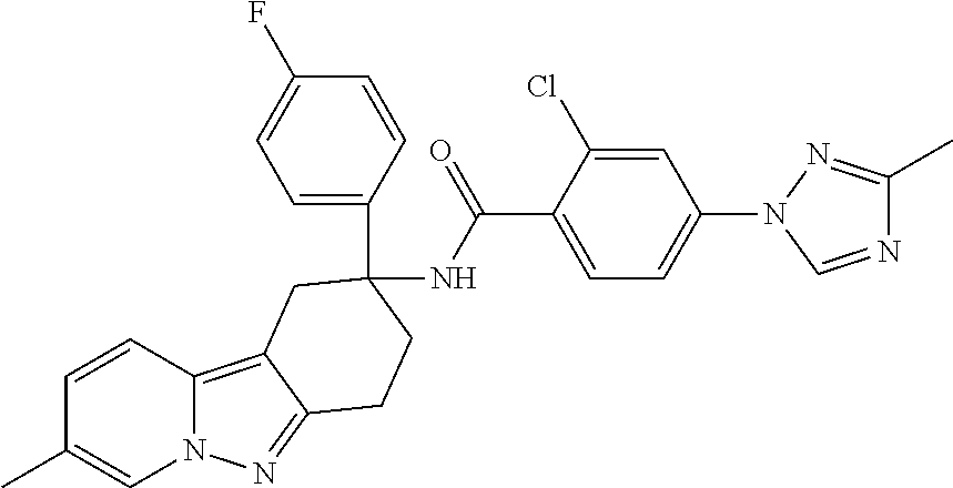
C1=CC(C)=CN2C1=C1C(=N2)CCC(C2=CC=C(F)C=C2)(NC(C2=CC=C(N3C=NC(C)=N3)C=C2Cl)=O)C1
